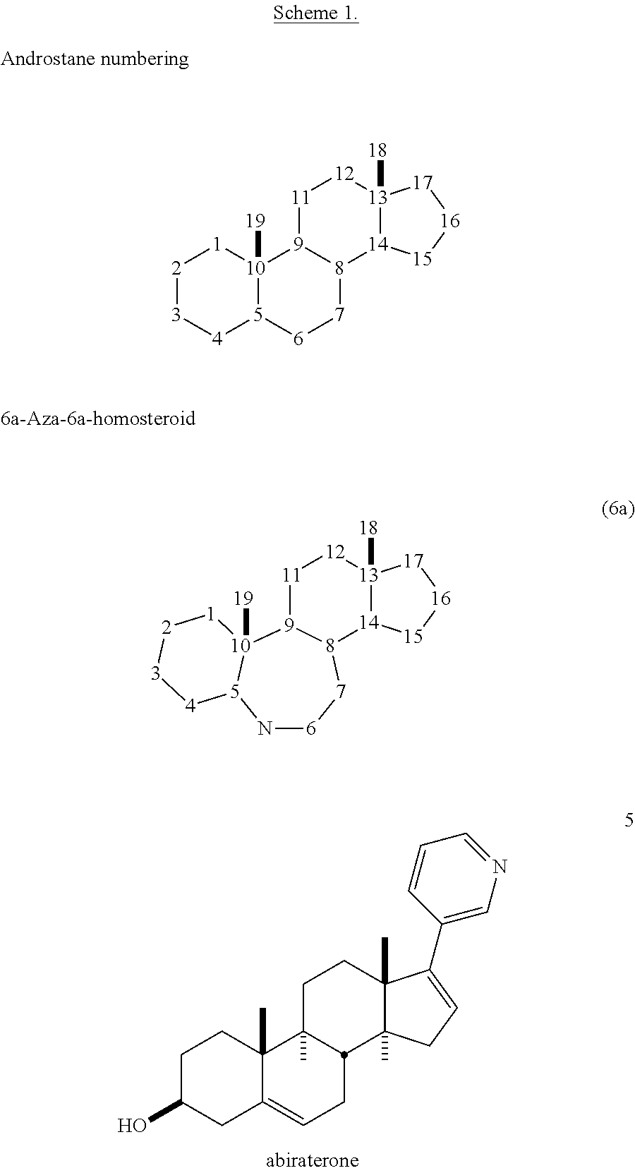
C1C(O)CC2=CCC3C(C)(C2(C)C1)CCC1(C)C3(C)CC=C1C1=CN=CC=C1.[2]1[3][4][5]2[10]([19])([1]1)[9]1[8]([7][6]2)[14]2[13]([18])([12][11]1)[17][16][15]2.N1[6][7][8]2[14]3[13]([18])([17][16][15]3)[12][11][9]2[10]2([19])[5]1[4][3][2][1]2
